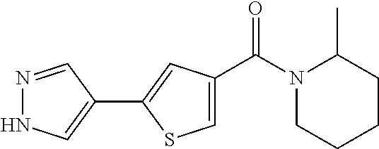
N1=CC(C2=CC(C(N3CCCCC3C)=O)=CS2)=CN1
